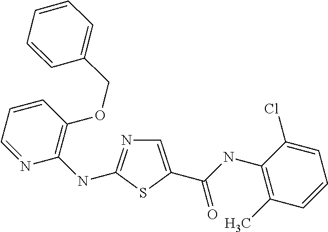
C1=C(C(NC2=C(C)C=CC=C2Cl)=O)SC(NC2=C(OCC3=CC=CC=C3)C=CC=N2)=N1
